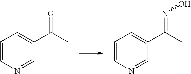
C1=CN=CC(C(C)=O)=C1.C1=CN=CC(C(C)=NO)=C1
